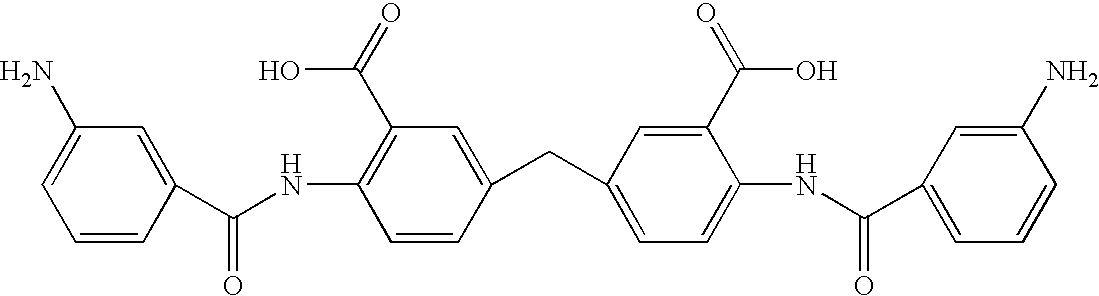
C1(CC2=CC=C(NC(C3=CC=CC(N)=C3)=O)C(C(O)=O)=C2)=CC(C(O)=O)=C(NC(C2=CC(N)=CC=C2)=O)C=C1
